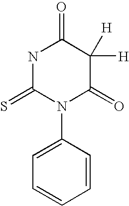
S=C1N(C2=CC=CC=C2)C(=O)C([H])([H])C(=O)N1
